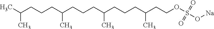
CC(CCCC(CCCC(CCCC(CCOS(O[Na])(=O)=O)C)C)C)C
